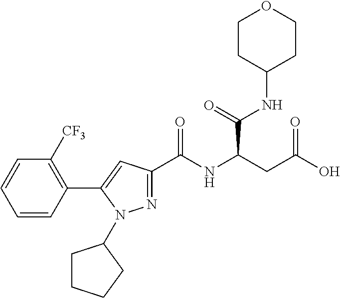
C1(C2=CC(C(NC(CC(O)=O)C(NC3CCOCC3)=O)=O)=NN2C2CCCC2)=C([CF3])C=CC=C1
